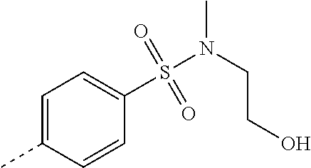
C1=C(C)C=CC(S(=O)(=O)N(CCO)C)=C1
